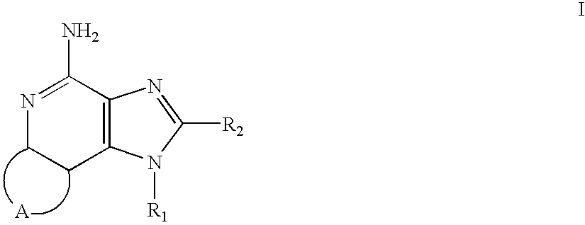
N1=C(N)C2=C(CC1)N([R1])C([R2])=N2.[A]
